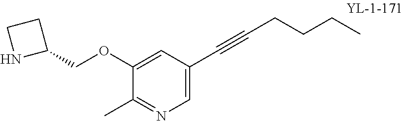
C1=C(C#CCCCC)C=C(OCC2CCN2)C(C)=N1
